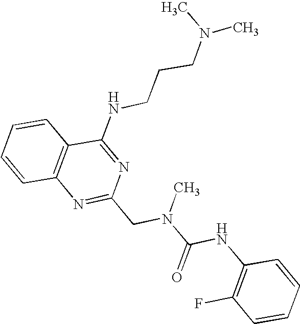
C1=CC2=C(C=C1)C(NCCCN(C)C)=NC(CN(C(NC1=C(F)C=CC=C1)=O)C)=N2
